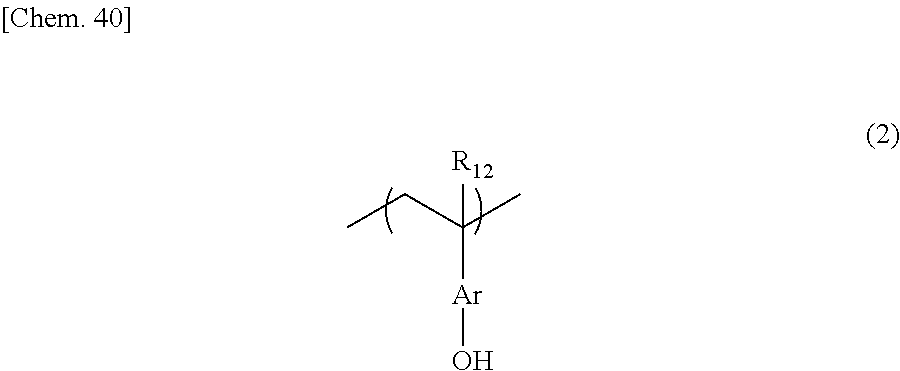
C([Ar]O)(CC)(C)[R12]
